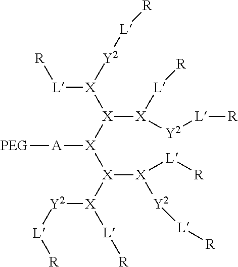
[X]([X]([X]([X]([Y2][L][R])[L][R])[X]([Y2][L][R])[L][R])[A][PEG])([X]([L][R])[Y2][L][R])[X]([L][R])[Y2][L][R]
